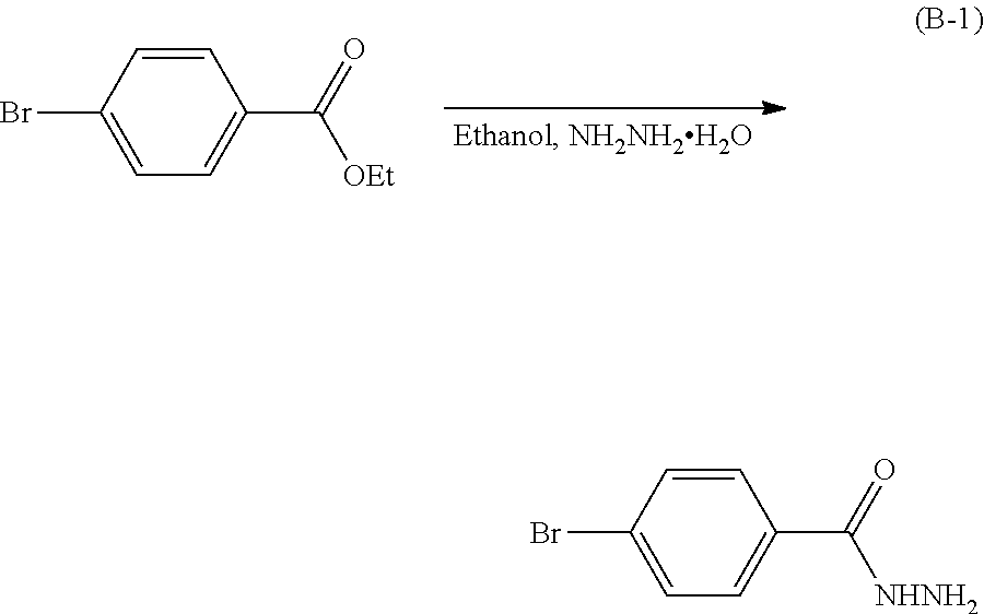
C1=CC(Br)=CC=C1C(=O)[OEt].C1=CC(Br)=CC=C1C(=O)[NHNH2]
